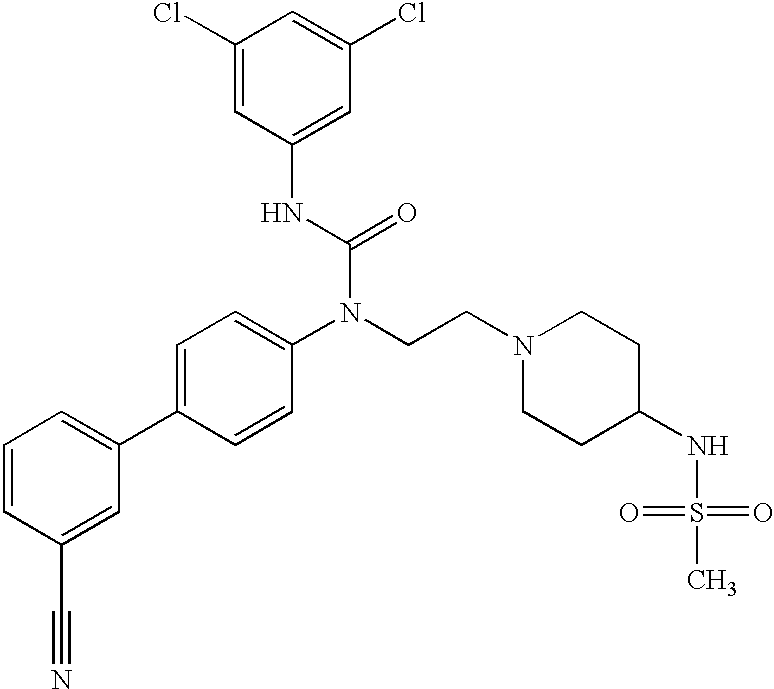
C1=CC(C#N)=CC(C2=CC=C(N(CCN3CCC(NS(C)(=O)=O)CC3)C(=O)NC3=CC(Cl)=CC(Cl)=C3)C=C2)=C1
